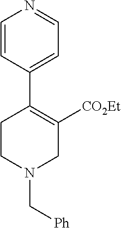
C1=CC(C2=C([CO2Et])CN(C[Ph])CC2)=CC=N1
